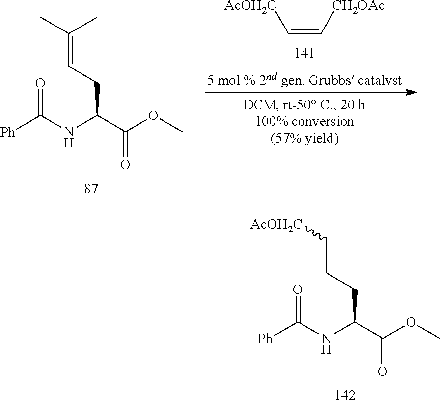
C(=CCC(C(OC)=O)NC([Ph])=O)[AcOH2C].[AcOH2C]C=C[CH2OAc].C(=CCC(C(OC)=O)NC([Ph])=O)(C)C
